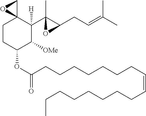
C1CC(OC(=O)CCCCCCCC=CCCCCCCCC)C([OMe])C(C2(C)C(CC=C(C)C)O2)([H])C12CO2
